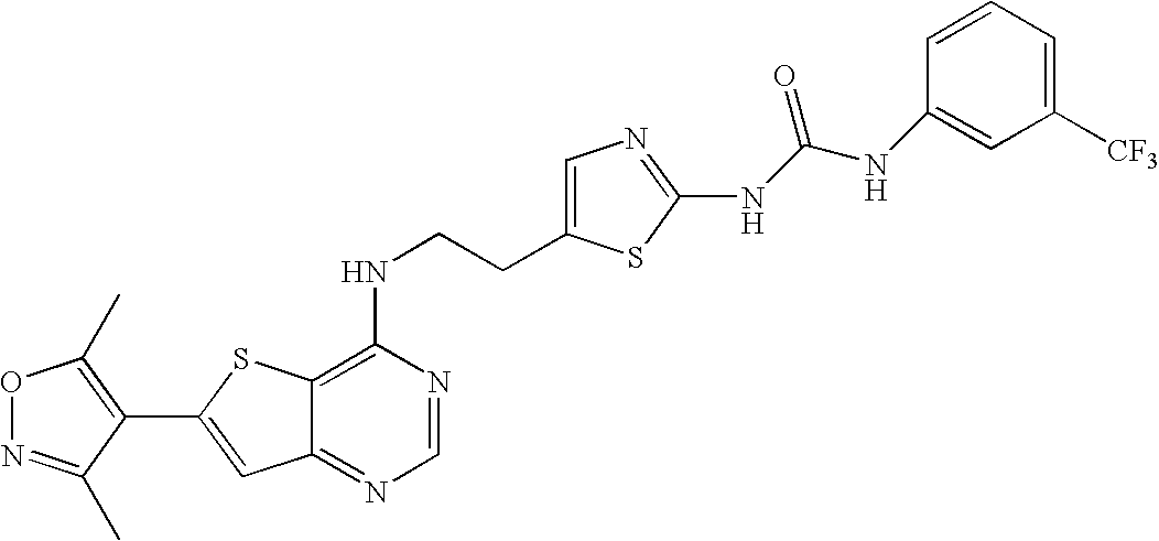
C12=NC=NC(NCCC3=CN=C(NC(NC4=CC([CF3])=CC=C4)=O)S3)=C1SC(C1=C(C)ON=C1C)=C2
